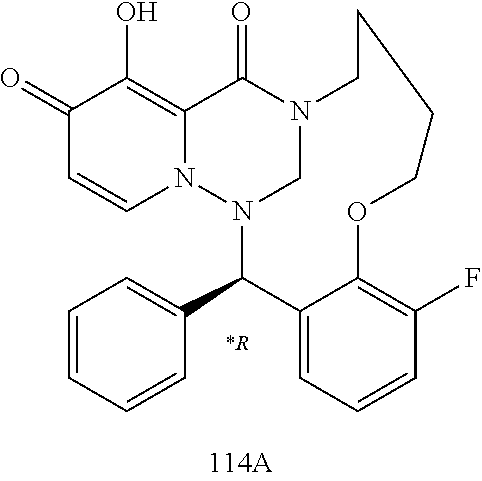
C1(=O)C=CN2C(=C1O)C(=O)N1CN2C(C2=CC=CC=C2)C2=CC=CC(F)=C2OCCCC1
